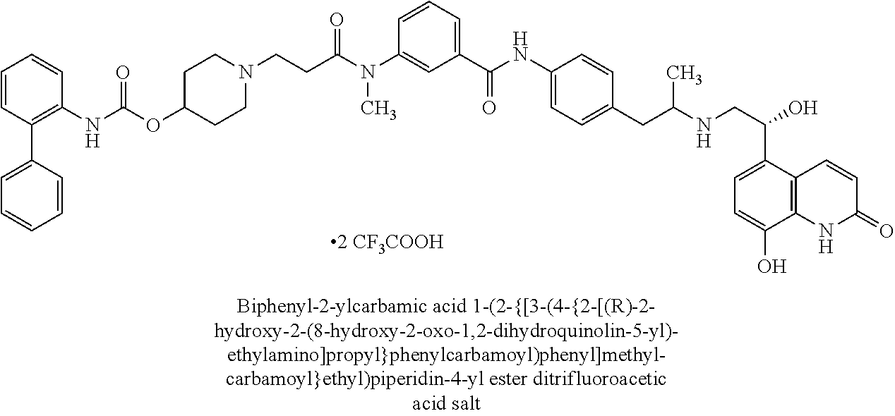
CN(C(CCN1CCC(OC(NC2=C(C3=CC=CC=C3)C=CC=C2)=O)CC1)=O)C1=CC(C(NC2=CC=C(CC(NCC(C3=CC=C(O)C4=C3C=CC(=O)N4)O)C)C=C2)=O)=CC=C1
